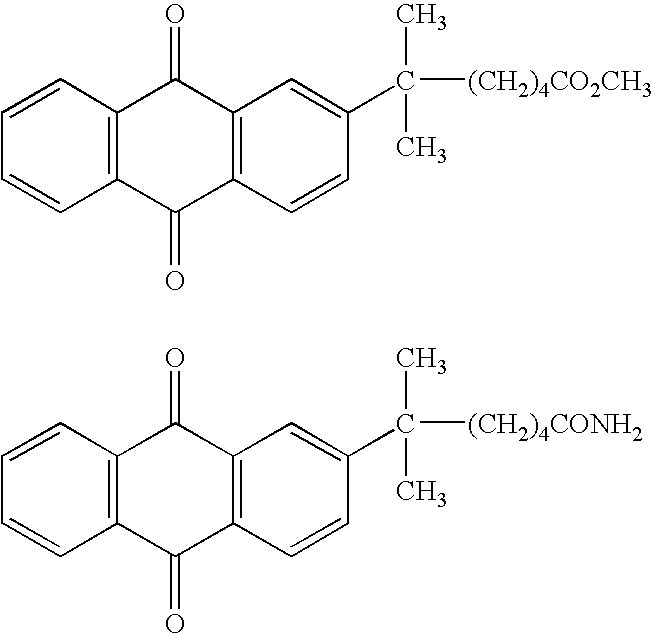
C12=C(C(=O)C3=C(C1=O)C=C(C(C)([(CH2)4CO2CH3])C)C=C3)C=CC=C2.C12=C(C(=O)C3=C(C1=O)C=C(C(C)([(CH2)4CONH2])C)C=C3)C=CC=C2
